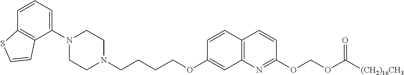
C1=CC2=C(C(N3CCN(CCCCOC4=CC5=C(C=C4)C=CC(OCOC([(CH2)16CH3])=O)=N5)CC3)=C1)C=CS2
